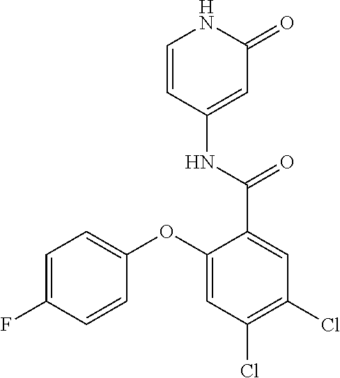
C1=CC(NC(=O)C2=CC(Cl)=C(Cl)C=C2OC2=CC=C(F)C=C2)=CC(=O)N1
